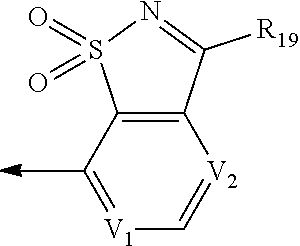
[V1]1=CC2=C([V2]=C1)C([R19])=NS2(=O)=O
